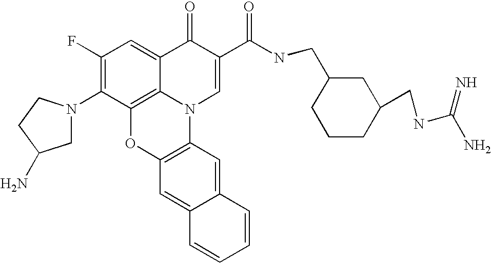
C1(F)=C(N2CC(N)CC2)C2=C3C(=C1)C(=O)C(C(NCC1CCCC(CNC(N)=N)C1)=O)=CN3C1=C(O2)C=C2C(=C1)C=CC=C2
